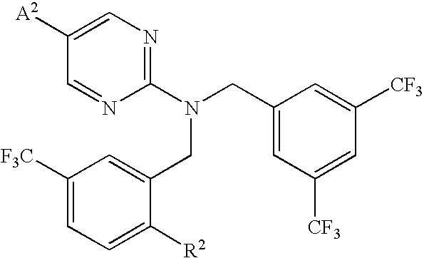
C1([A2])=CN=C(N(CC2=CC([CF3])=CC([CF3])=C2)CC2=CC([F3C])=CC=C2[R2])N=C1
